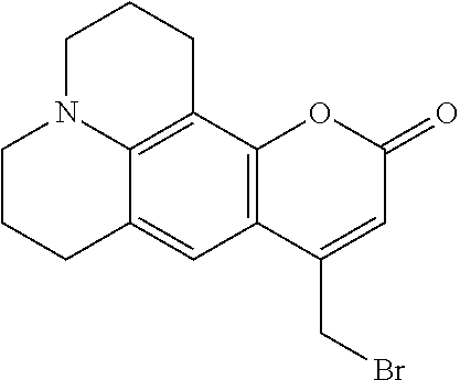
C1CCC2=CC3=C(C4=C2N1CCC4)OC(=O)C=C3CBr
